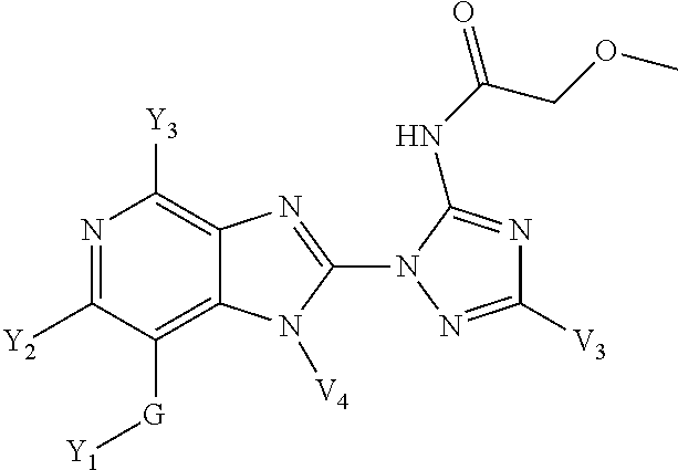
N1=C([Y2])C([G][Y1])=C2C(=C1[Y3])N=C(N1N=C([V3])N=C1NC(=O)COC)N2[V4]
